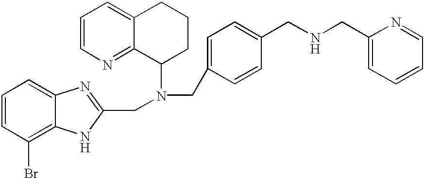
C1=CC(CNCC2=CC=CC=N2)=CC=C1CN(C1CCCC2=CC=CN=C12)CC1=NC2=CC=CC(Br)=C2N1
